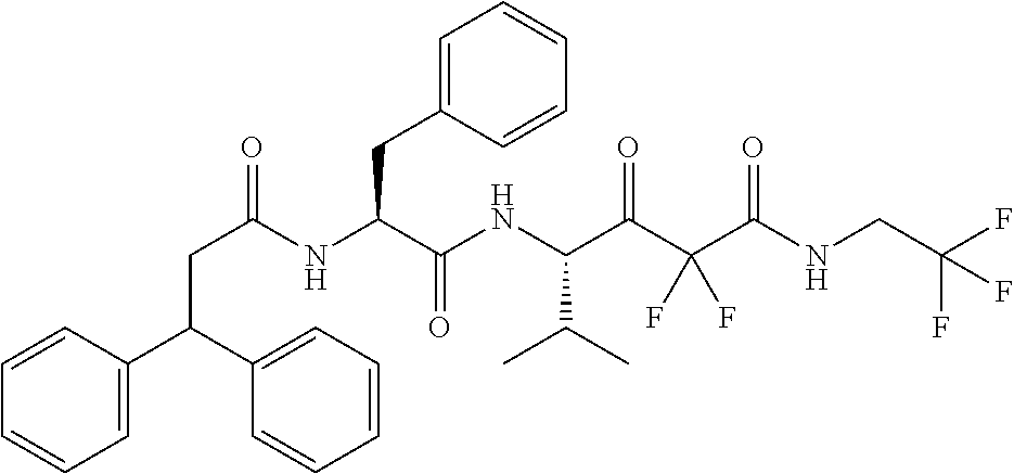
C(C(NC(C(NC(C(C(C(NCC(F)(F)F)=O)(F)F)=O)C(C)C)=O)CC1=CC=CC=C1)=O)C(C1=CC=CC=C1)C1=CC=CC=C1
